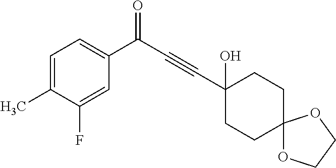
C1(O)(C#CC(=O)C2=CC=C(C)C(F)=C2)CCC2(CC1)OCCO2
